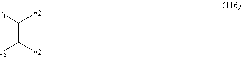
C(=C([r2])[#2])([r1])[#2]
